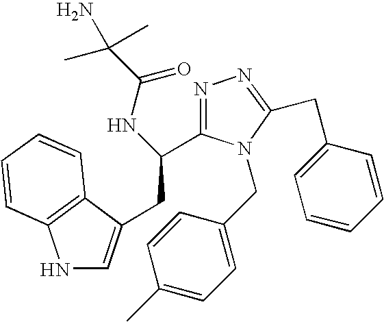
C1(C)=CC=C(CN2C(C(CC3=CNC4=C3C=CC=C4)NC(C(N)(C)C)=O)=NN=C2CC2=CC=CC=C2)C=C1
